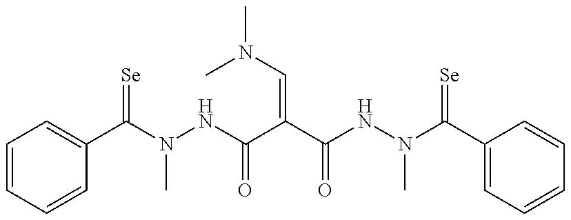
C1(C(=[Se])N(C)NC(=O)C(C(=O)NN(C)C(=[Se])C2=CC=CC=C2)=CN(C)C)=CC=CC=C1
